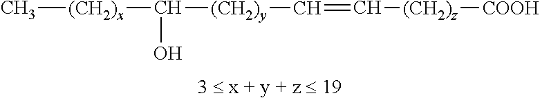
C[(CH2)x]C([(CH2)y]C=C[(CH2)z][COOH])O
